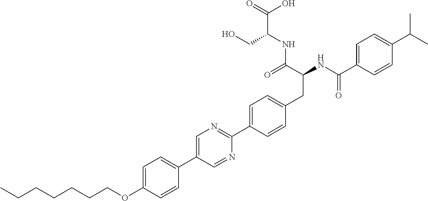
CCCCCCCOC1=CC=C(C2=CN=C(C3=CC=C(CC(NC(C4=CC=C(C(C)C)C=C4)=O)C(=O)NC(C(O)=O)CO)C=C3)N=C2)C=C1
